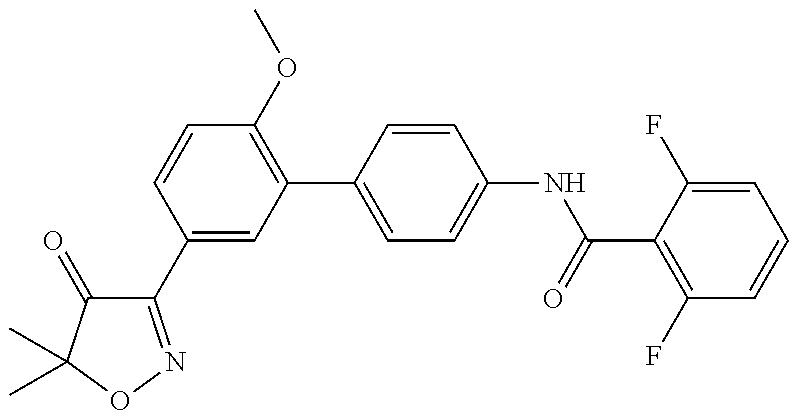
C1(C2=CC(C3=CC=C(NC(=O)C4=C(F)C=CC=C4F)C=C3)=C(OC)C=C2)=NOC(C)(C)C1=O
